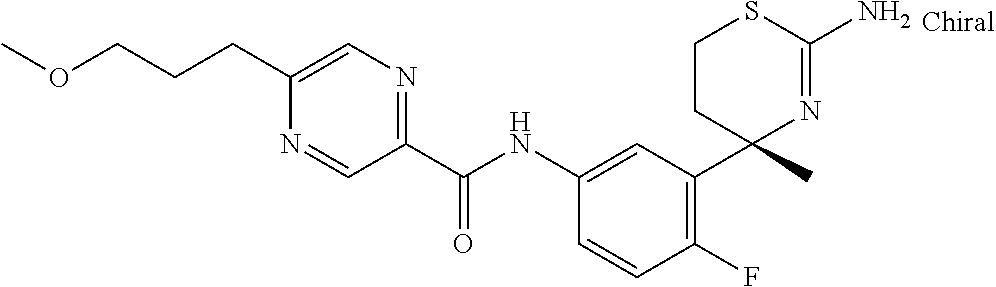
C1(NC(C2=NC=C(CCCOC)N=C2)=O)=CC(C2(C)N=C(N)SCC2)=C(F)C=C1
